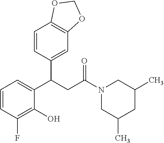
C1=CC(F)=C(O)C(C(CC(N2CC(C)CC(C)C2)=O)C2=CC3=C(C=C2)OCO3)=C1
